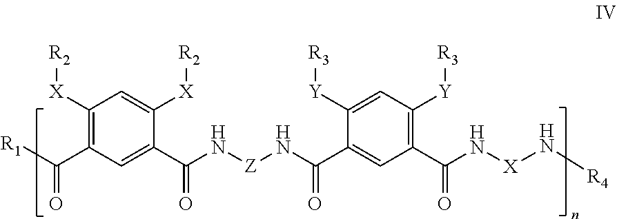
[R1]C(C1=C([X][R2])C=C([X][R2])C(C(N[Z]NC(C2=CC(C(=O)N[X]N[R4])=C([Y][R3])C=C2[Y][R3])=O)=O)=C1)=O
